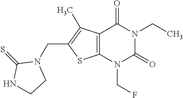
C12=C(N(CF)C(=O)N(CC)C1=O)SC(CN1C(=S)NCC1)=C2C
